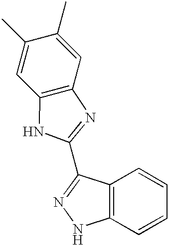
C12=C(C=CC=C1)NN=C2C1=NC2=C(N1)C=C(C)C(C)=C2
